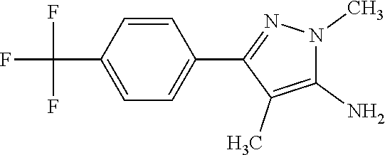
C1=CC(C(F)(F)F)=CC=C1C1=NN(C)C(N)=C1C
